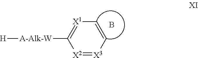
B.[X2]1=[X3]C=C[X1]=C1[A-Alk-W][H]
